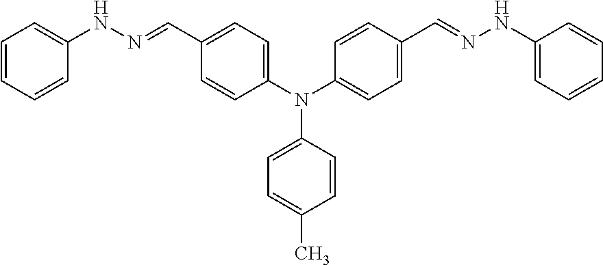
C1=CC=CC(NN=CC2=CC=C(N(C3=CC=C(C)C=C3)C3=CC=C(C=NNC4=CC=CC=C4)C=C3)C=C2)=C1
